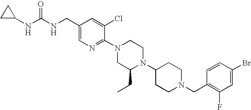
C1(NC(NCC2=CN=C(N3CC(CC)N(C4CCN(CC5=C(F)C=C(Br)C=C5)CC4)CC3)C(Cl)=C2)=O)CC1
